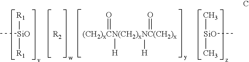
[(CH2)xCN(CH2)xNC(CH2)x](=O)([H])([H])=O.[SiO](C)(C)C.[SiO]([R1])([R1])C.[R2]
